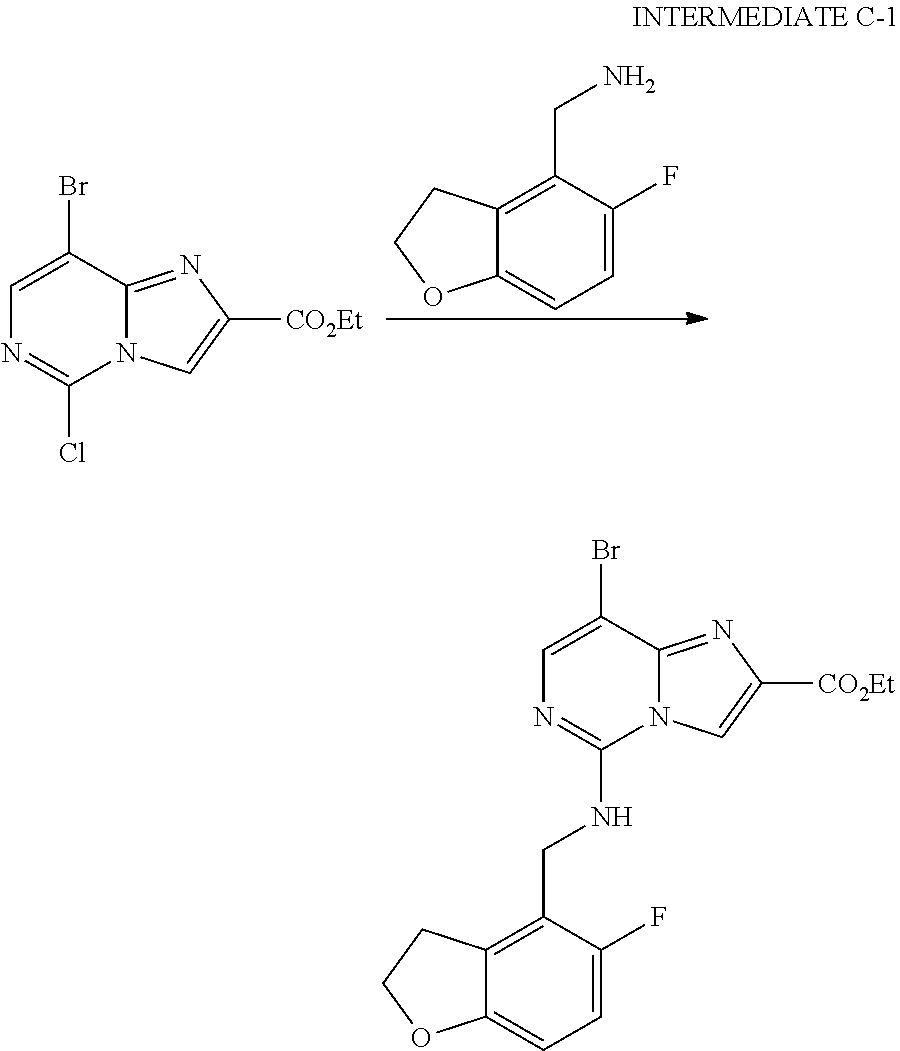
C1=C(Br)C2=NC([CO2Et])=CN2C(Cl)=N1.C1=C(F)C(CN)=C2C(=C1)OCC2.C1=C(Br)C2=NC([CO2Et])=CN2C(NCC2=C3C(=CC=C2F)OCC3)=N1
